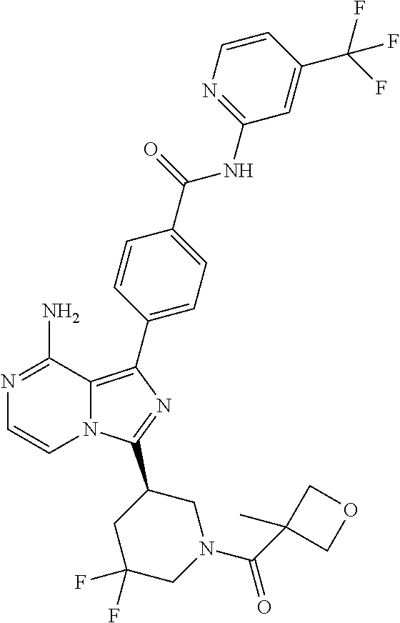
N12C(=C(C3=CC=C(C(=O)NC4=NC=CC(C(F)(F)F)=C4)C=C3)N=C1C1CC(F)(F)CN(C(C3(C)COC3)=O)C1)C(N)=NC=C2
